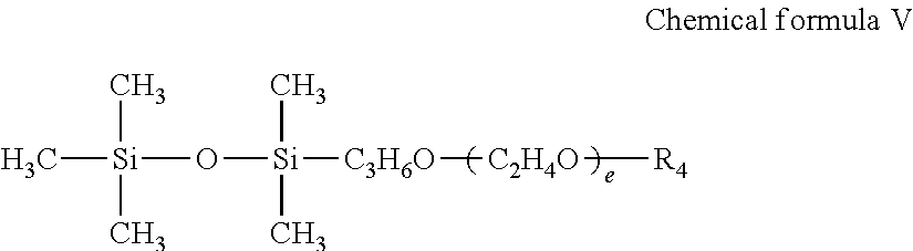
C[Si](O[Si]([C3H6O][C2H4O][R4])(C)C)(C)C
